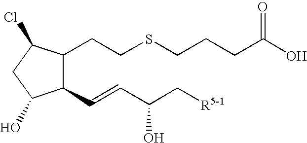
C1(CCSCCCC(O)=O)C(C=CC(C[R5-1])O)C(O)CC1Cl
